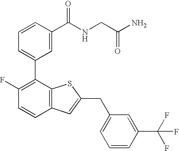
C1=C(C2=C(F)C=CC3=C2SC(CC2=CC=CC(C(F)(F)F)=C2)=C3)C=C(C(NCC(N)=O)=O)C=C1
